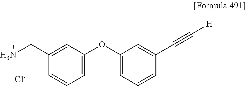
NCC1=CC(OC2=CC=CC(C#C[H])=C2)=CC=C1.[Cl-]
